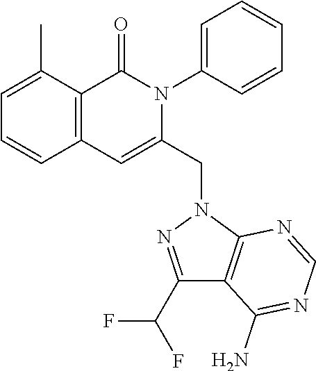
C1=C(C)C2=C(C=C1)C=C(CN1N=C(C(F)F)C3=C1N=CN=C3N)N(C1=CC=CC=C1)C2=O
